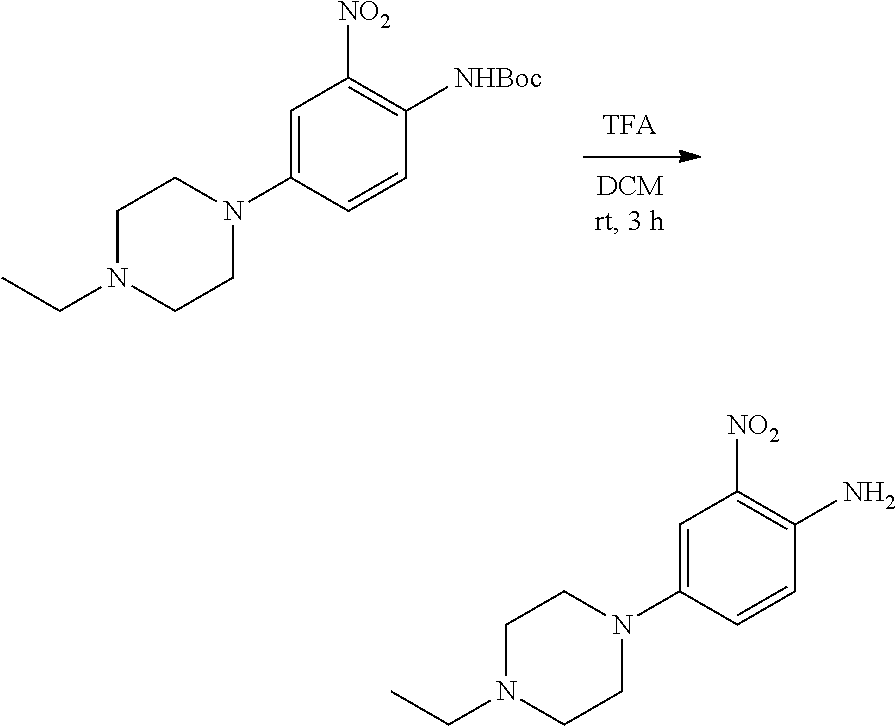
C1=C(N2CCN(CC)CC2)C=CC([NHBoc])=C1[NO2].C1=C(N2CCN(CC)CC2)C=CC(N)=C1[NO2]
